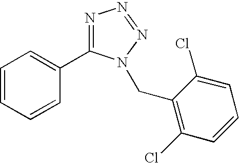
C1=CC=CC(C2=NN=NN2CC2=C(Cl)C=CC=C2Cl)=C1
